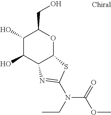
C1(O)C(O)C2C(OC1CO)SC(N(C(OC)=O)CC)=N2
